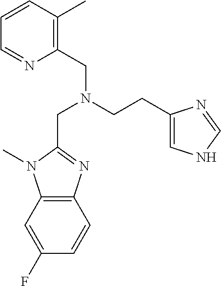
C1(CN(CC2=C(C)C=CC=N2)CCC2=CNC=N2)=NC2=C(N1C)C=C(F)C=C2
